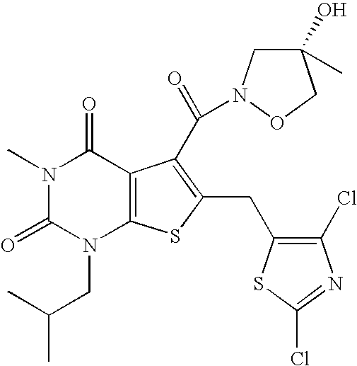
N1(C)C(=O)N(CC(C)C)C2=C(C1=O)C(C(=O)N1CC(C)(O)CO1)=C(CC1=C(Cl)N=C(Cl)S1)S2
